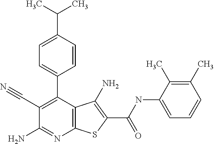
C1(C#N)=C(C2=CC=C(C(C)C)C=C2)C2=C(N=C1N)SC(C(NC1=CC=CC(C)=C1C)=O)=C2N
